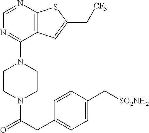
C1CN(C(CC2=CC=C(C[SO2NH2])C=C2)=O)CCN1C1=NC=NC2=C1C=C(C[CF3])S2
